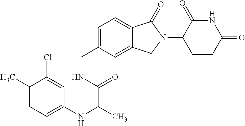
C1=C(CNC(=O)C(NC2=CC=C(C)C(Cl)=C2)C)C=C2C(=C1)C(=O)N(C1CCC(=O)NC1=O)C2
